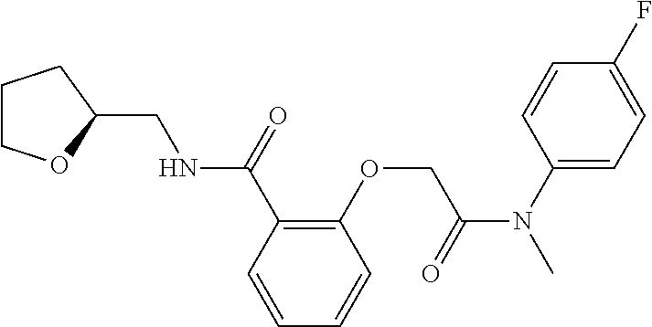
C1COC(CNC(C2=C(OCC(N(C3=CC=C(F)C=C3)C)=O)C=CC=C2)=O)C1
